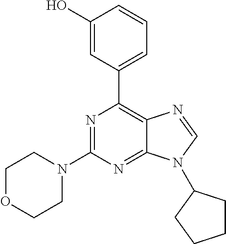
N1=C(N2CCOCC2)N=C2C(=C1C1=CC=CC(O)=C1)N=CN2C1CCCC1
